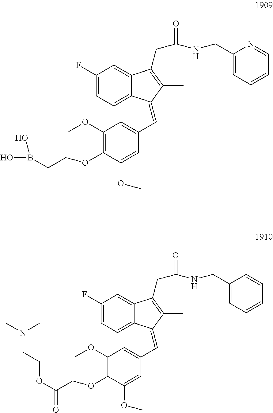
C1(F)=CC=C2C(=C1)C(CC(=O)NCC1=CC=CC=N1)=C(C)C2=CC1=CC(OC)=C(OCCB(O)O)C(OC)=C1.C1(F)=CC=C2C(=C1)C(CC(=O)NCC1=CC=CC=C1)=C(C)C2=CC1=CC(OC)=C(OCC(OCCN(C)C)=O)C(OC)=C1
